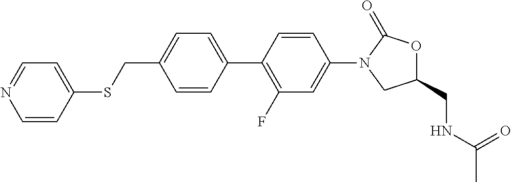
C1(C2=CC=C(CSC3=CC=NC=C3)C=C2)=C(F)C=C(N2CC(CNC(C)=O)OC2=O)C=C1
